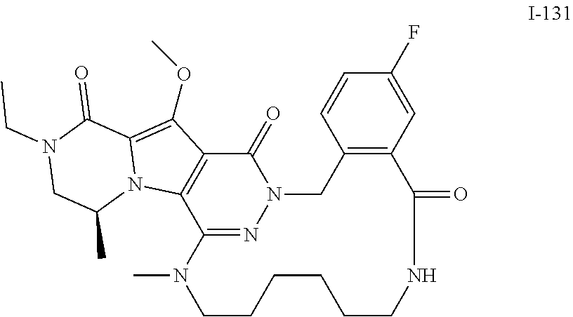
C1=CC(F)=CC2=C1CN1C(=O)C3=C(C(=N1)N(C)CCCCCCNC2=O)N1C(=C3OC)C(=O)N(CC)CC1C
